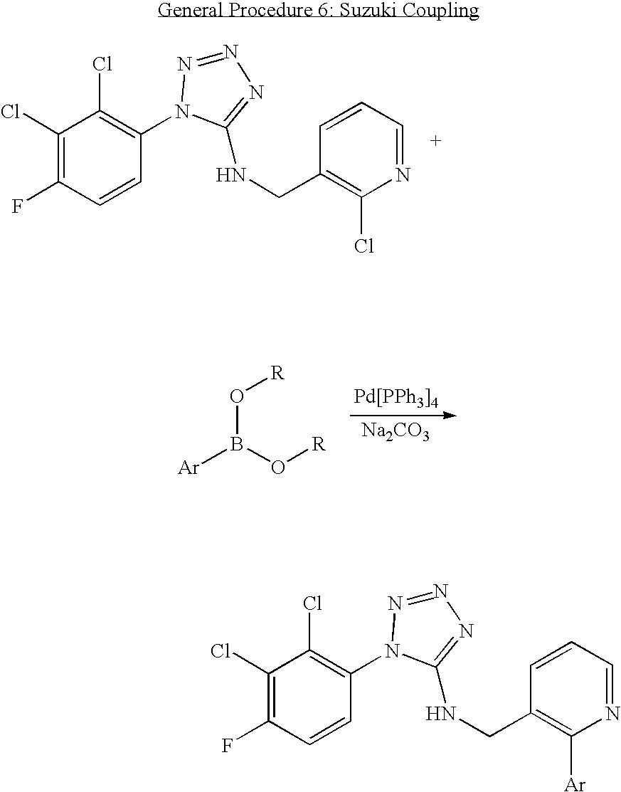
C1(Cl)=C(F)C=CC(N2N=NN=C2NCC2=C(Cl)N=CC=C2)=C1Cl.C1(Cl)=C(F)C=CC(N2N=NN=C2NCC2=C([Ar])N=CC=C2)=C1Cl.[Ar]B(O[R])O[R].[Pd[PPh3]4].[Na2CO3]
